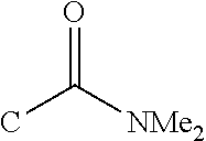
O=C([NMe2])C
